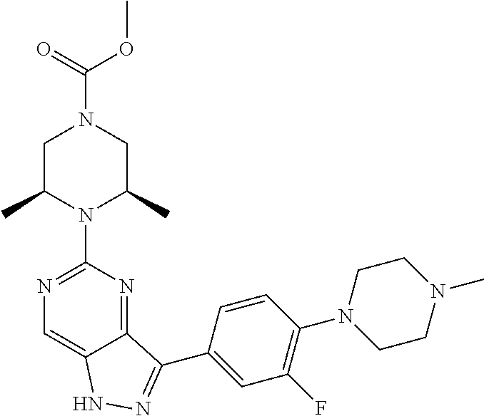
C(N1CC(C)N(C2=NC=C3C(=N2)C(C2=CC(F)=C(N4CCN(C)CC4)C=C2)=NN3)C(C)C1)(=O)OC
